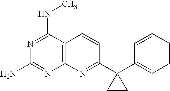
C12=C(C(NC)=NC(N)=N1)C=CC(C1(C3=CC=CC=C3)CC1)=N2
